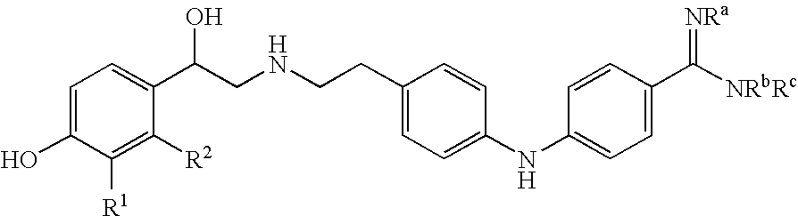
C1=C(O)C([R1])=C([R2])C(C(CNCCC2=CC=C(NC3=CC=C(C(=[NRa])[NRbRc])C=C3)C=C2)O)=C1
